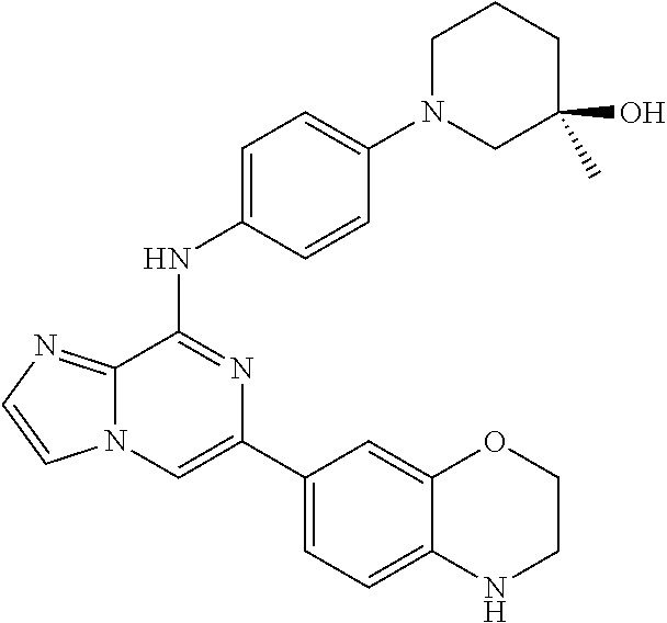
C1(C2=CC=C3C(=C2)OCCN3)=CN2C(=NC=C2)C(NC2=CC=C(N3CC(C)(O)CCC3)C=C2)=N1
